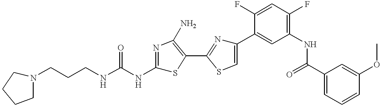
C(CNC(NC1=NC(N)=C(C2=NC(C3=CC(NC(C4=CC=CC(OC)=C4)=O)=C(F)C=C3F)=CS2)S1)=O)CN1CCCC1
